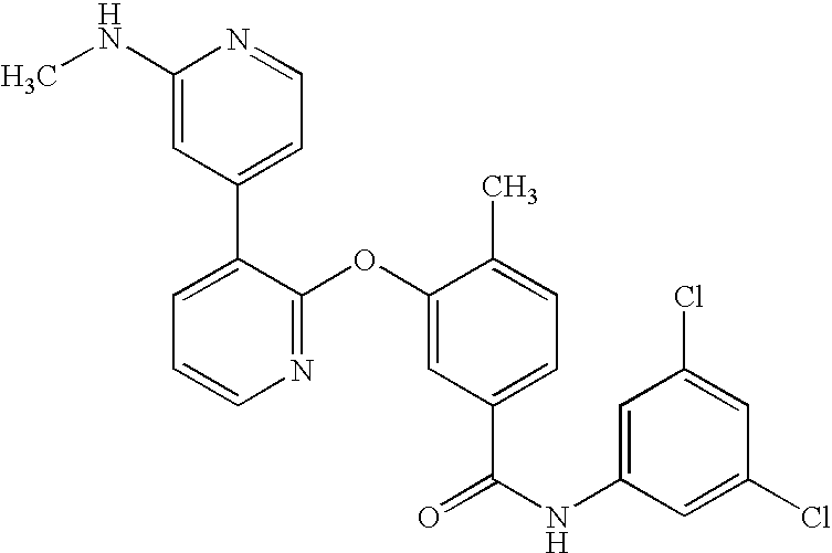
N1=C(OC2=CC(C(NC3=CC(Cl)=CC(Cl)=C3)=O)=CC=C2C)C(C2=CC=NC(NC)=C2)=CC=C1
